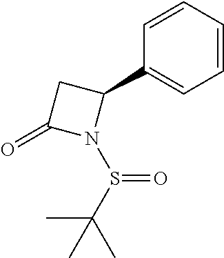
C1=CC(C2CC(=O)N2S(C(C)(C)C)=O)=CC=C1
